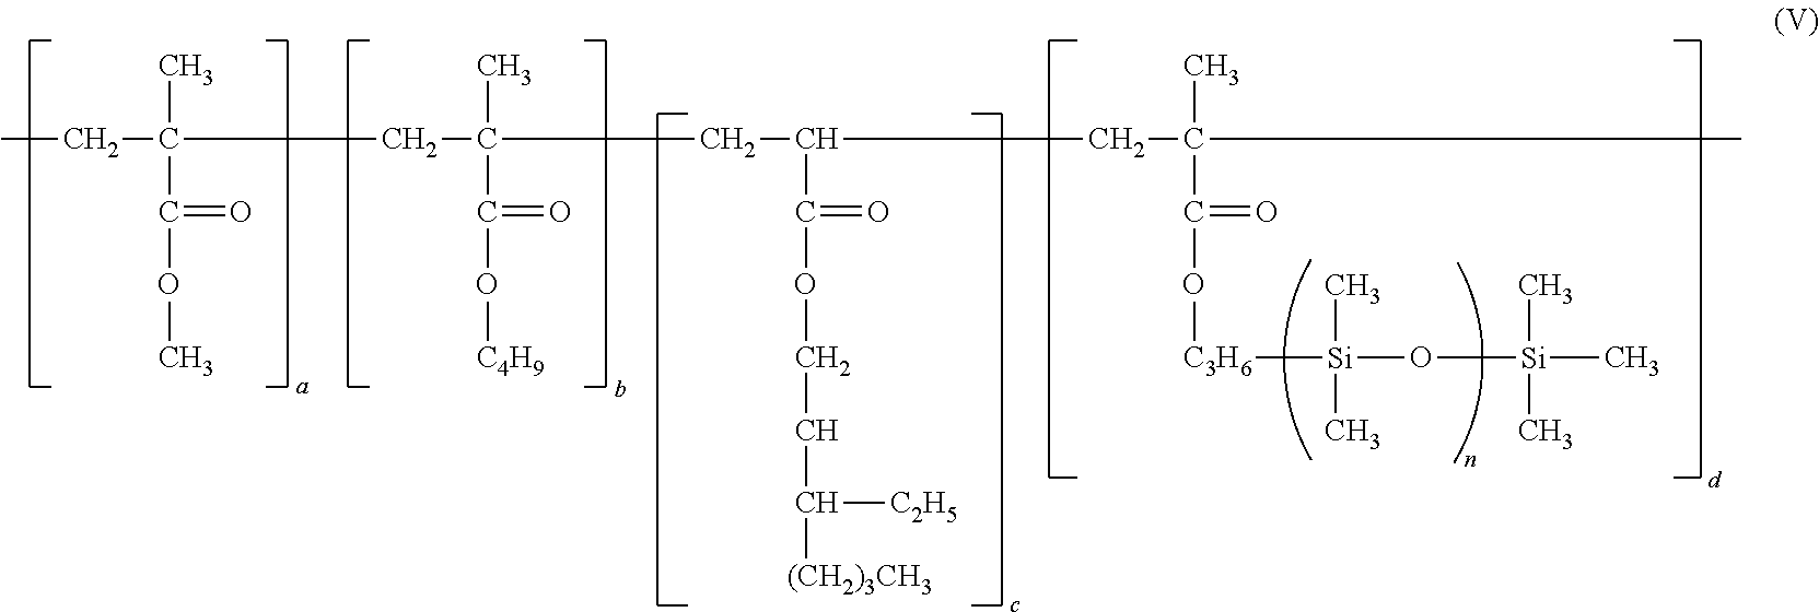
CCC(C(=O)OC)(C)CC(C(=O)O[C4H9])(C)CC(C(=O)OCCC([(CH2)3CH3])[C2H5])CC(C(=O)O[C3H6][Si](C)(C)O[Si](C)(C)C)(C)C
